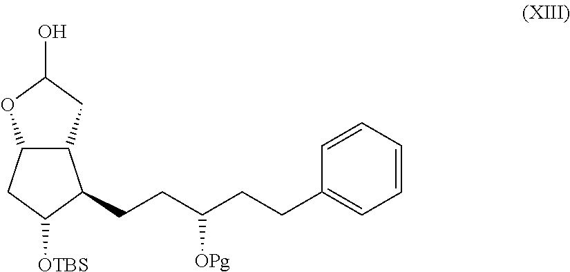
C12C(CC(O)O1)C(CCC(CCC1=CC=CC=C1)[OPg])C([OTBS])C2
